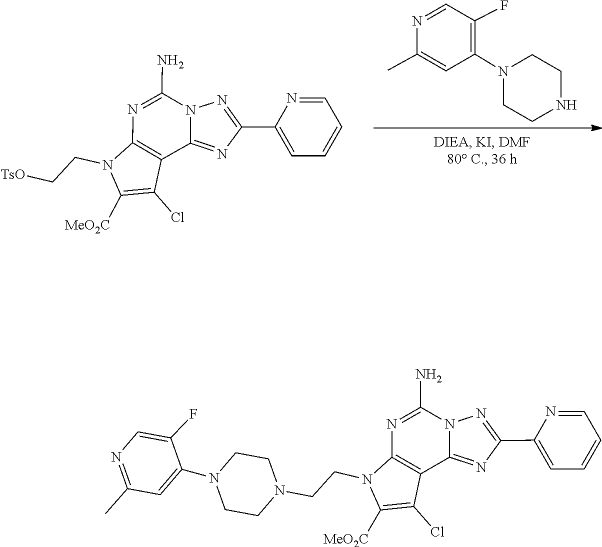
N1=C2C3=C(N(CC[TsO])C([MeO2C])=C3Cl)N=C(N)N2N=C1C1=CC=CC=N1.C1CNCCN1C1=C(F)C=NC(C)=C1.N12C(=NC(C3=CC=CC=N3)=N1)C1=C(N(CCN3CCN(C4=CC(C)=NC=C4F)CC3)C([MeO2C])=C1Cl)N=C2N
